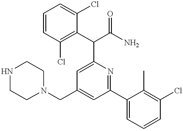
N1(CC2=CC(C3=CC=CC(Cl)=C3C)=NC(C(C3=C(Cl)C=CC=C3Cl)C(N)=O)=C2)CCNCC1
